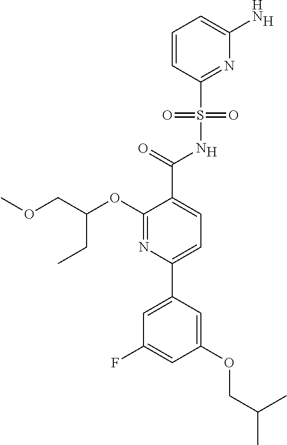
[H].C1(C(=O)NS(C2=NC(N)=CC=C2)(=O)=O)=CC=C(C2=CC(F)=CC(OCC(C)C)=C2)N=C1OC(COC)CC.[H]
